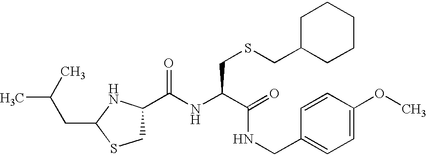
N(C(C(NCC1=CC=C(OC)C=C1)=O)CSCC1CCCCC1)C(C1CSC(CC(C)C)N1)=O
